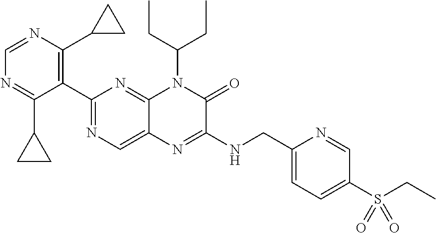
C1(C2=NC=C3C(=N2)N(C(CC)CC)C(=O)C(NCC2=CC=C(S(=O)(=O)CC)C=N2)=N3)=C(C2CC2)N=CN=C1C1CC1
